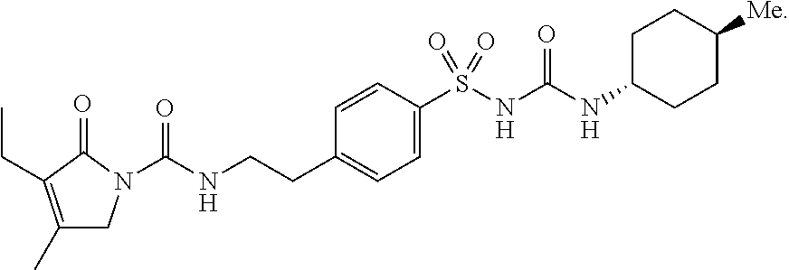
C1=CC(S(NC(NC2CCC([Me])CC2)=O)(=O)=O)=CC=C1CCNC(=O)N1CC(C)=C(CC)C1=O
